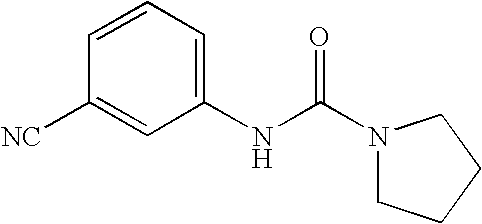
[NC]C1=CC(NC(N2CCCC2)=O)=CC=C1
